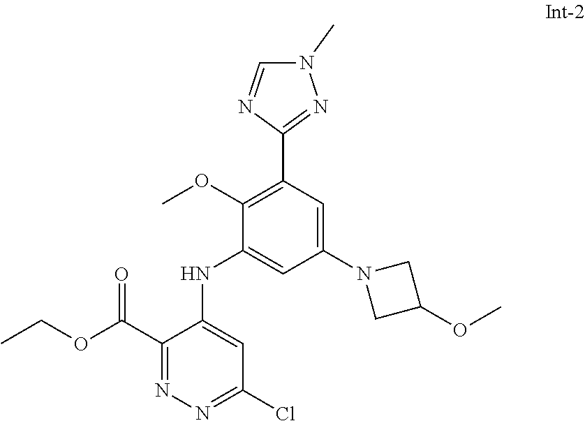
C1(OC)=C(C2=NN(C)C=N2)C=C(N2CC(OC)C2)C=C1NC1=CC(Cl)=NN=C1C(OCC)=O
